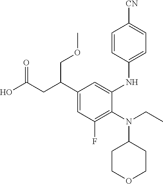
N(C1CCOCC1)(CC)C1=C(F)C=C(C(CC(O)=O)COC)C=C1NC1=CC=C([CN])C=C1
